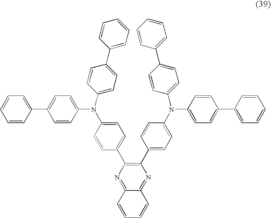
C1=CC=CC(C2=CC=C(N(C3=CC=C(C4=C(C5=CC=C(N(C6=CC=C(C7=CC=CC=C7)C=C6)C6=CC=C(C7=CC=CC=C7)C=C6)C=C5)N=C5C(=N4)C=CC=C5)C=C3)C3=CC=C(C4=CC=CC=C4)C=C3)C=C2)=C1
